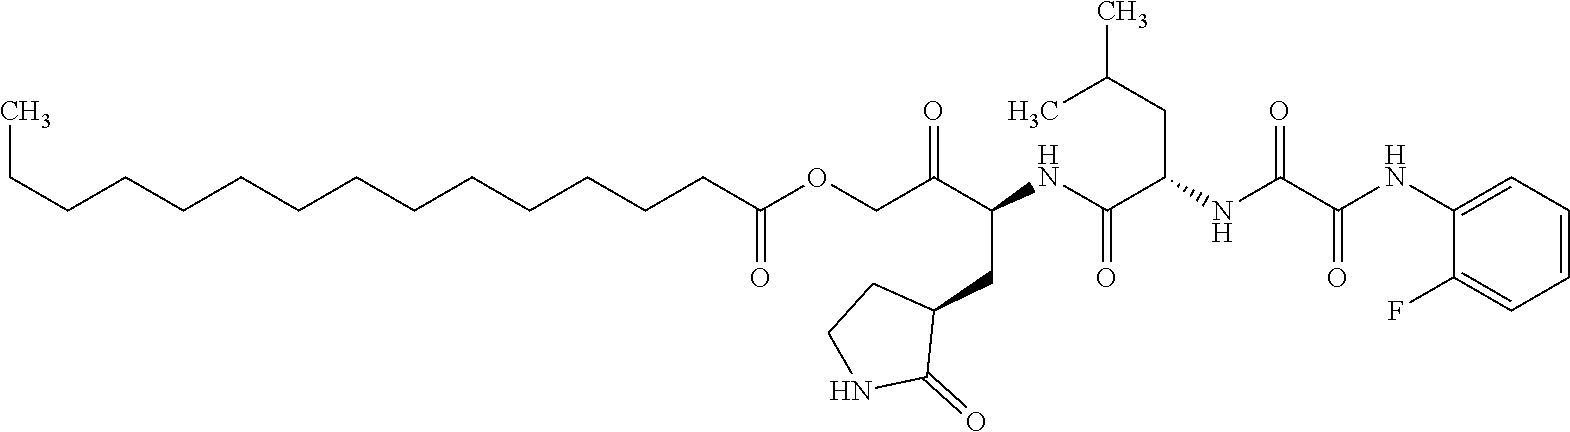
C1=CC=C(NC(C(NC(C(NC(C(COC(CCCCCCCCCCCCCC)=O)=O)CC2CCNC2=O)=O)CC(C)C)=O)=O)C(F)=C1
